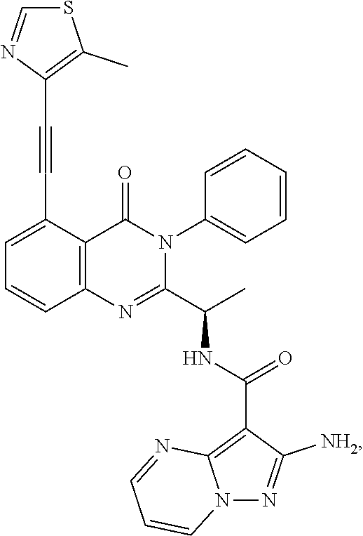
C1=C(C#CC2=C(C)SC=N2)C2=C(C=C1)N=C(C(C)NC(C1=C3N(N=C1[NH2])C=CC=N3)=O)N(C1=CC=CC=C1)C2=O
